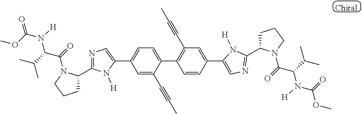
C1(C2=CC=C(C3=C(C#CC)C=C(C4=CN=C(C5CCCN5C(=O)C(C(C)C)N([H])C(=O)OC)N4[H])C=C3)C(C#CC)=C2)=CN=C(C2CCCN2C(=O)C(C(C)C)N([H])C(OC)=O)N1[H]
